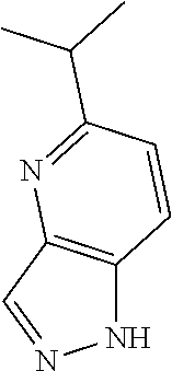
C1=NNC2=C1N=C(C(C)C)C=C2
